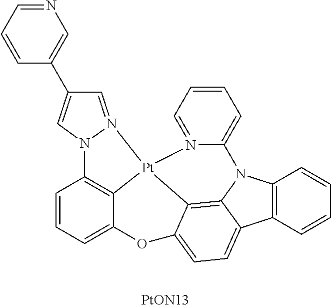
C12=C(C=CC=C1)C1=CC=C3C4=C1N2C1=CC=CC=N1[Pt]41C2=C(C=CC=C2O3)N2C=C(C3=CN=CC=C3)C=N21.[PtON13]
